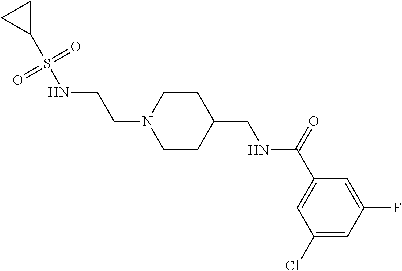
C1(Cl)=CC(F)=CC(C(=O)NCC2CCN(CCNS(C3CC3)(=O)=O)CC2)=C1
